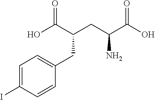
C(CC(C(O)=O)N)(C(O)=O)CC1=CC=C(I)C=C1
